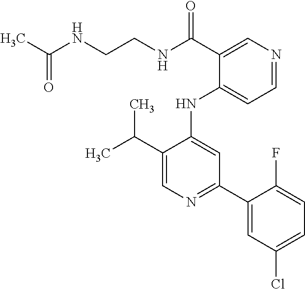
N(CCNC(C1=CN=CC=C1NC1=CC(C2=CC(Cl)=CC=C2F)=NC=C1C(C)C)=O)C(C)=O
